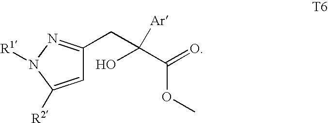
C1=C([R2])N([R1])N=C1CC(C(OC)=O)([Ar])O
